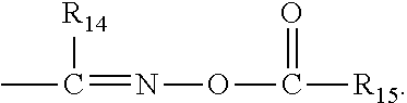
CC(=NOC([R15])=O)[R14]
